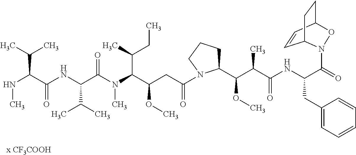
C1=CC2CCC1N(C(=O)C(NC(C(C(OC)C1CCCN1C(CC(C(N(C(C(NC(C(NC)C(C)C)=O)C(C)C)=O)C)C(C)CC)OC)=O)C)=O)CC1=CC=CC=C1)O2
